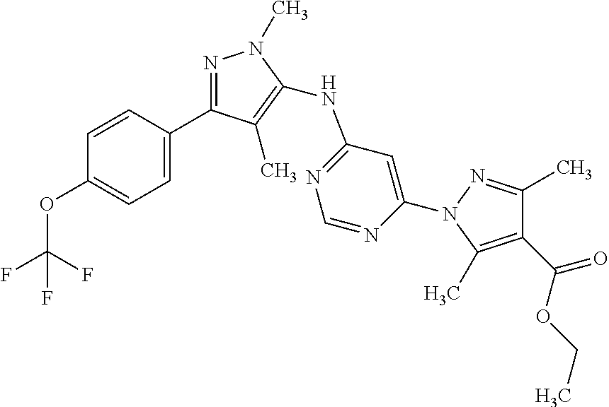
C1(OC(F)(F)F)=CC=C(C2=NN(C)C(NC3=NC=NC(N4C(C)=C(C(OCC)=O)C(C)=N4)=C3)=C2C)C=C1
